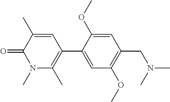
C1=C(C2=C(C)N(C)C(=O)C(C)=C2)C(OC)=CC(CN(C)C)=C1OC
